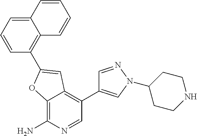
C1=CC=C2C(=C1C1=CC3=C(C4=CN(C5CCNCC5)N=C4)C=NC(N)=C3O1)C=CC=C2
